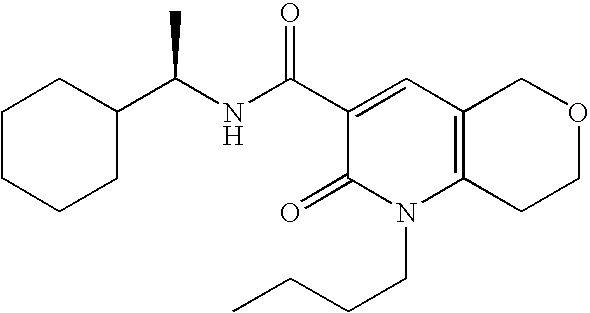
C1(C(NC(C2=CC3=C(N(CCCC)C2=O)CCOC3)=O)C)CCCCC1
